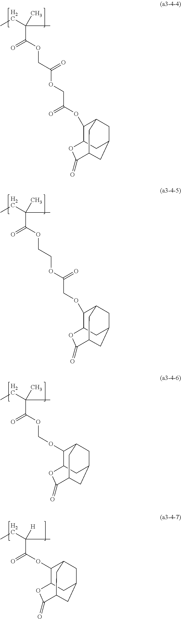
CCC(C)(C)C(OCC(OCC(OC1C2OC(=O)C3CC(CC1C3)C2)=O)=O)=O.CCC(C)(C)C(OCCOC(COC1C2OC(=O)C3CC(CC1C3)C2)=O)=O.CCC(C)(C)C(OCOC1C2OC(=O)C3CC(CC1C3)C2)=O.CCC(C)([H])C(=O)OC1C2OC(=O)C3CC(CC1C3)C2
